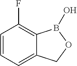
C1(F)=C2C(=CC=C1)COB2O
